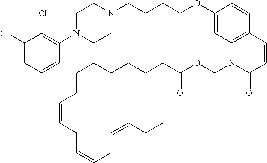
C1(Cl)=CC=CC(N2CCN(CCCCOC3=CC4=C(C=C3)C=CC(=O)N4COC(=O)CCCCCCCC=CCC=CCC=CCC)CC2)=C1Cl
